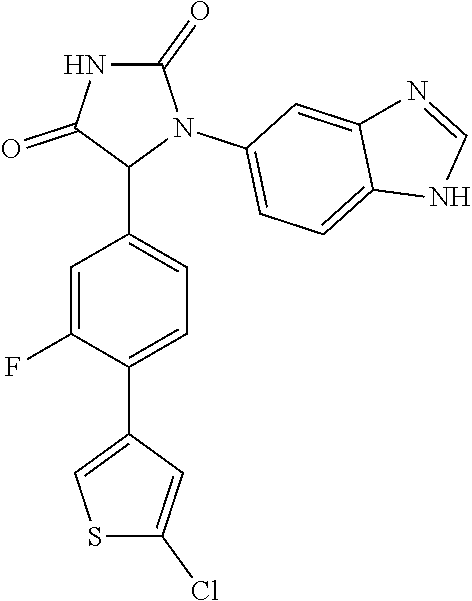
C1=C(F)C(C2=CSC(Cl)=C2)=CC=C1C1N(C2=CC=C3C(=C2)N=CN3)C(=O)NC1=O
